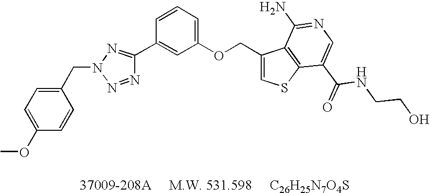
N1=NN(CC2=CC=C(OC)C=C2)N=C1C1=CC(OCC2=CSC3=C2C(N)=NC=C3C(=O)NCCO)=CC=C1
